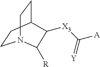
C1CC2CCN1C([R])C2[X3]C([A])=[Y]
